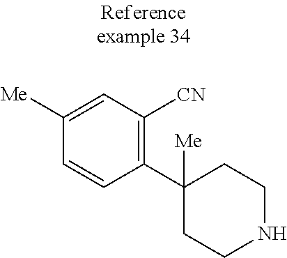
C1([Me])=CC([CN])=C(C2([Me])CCNCC2)C=C1
